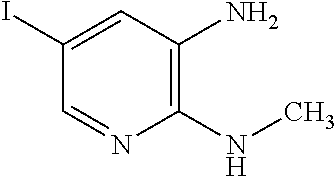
C1(I)=CC(N)=C(NC)N=C1
